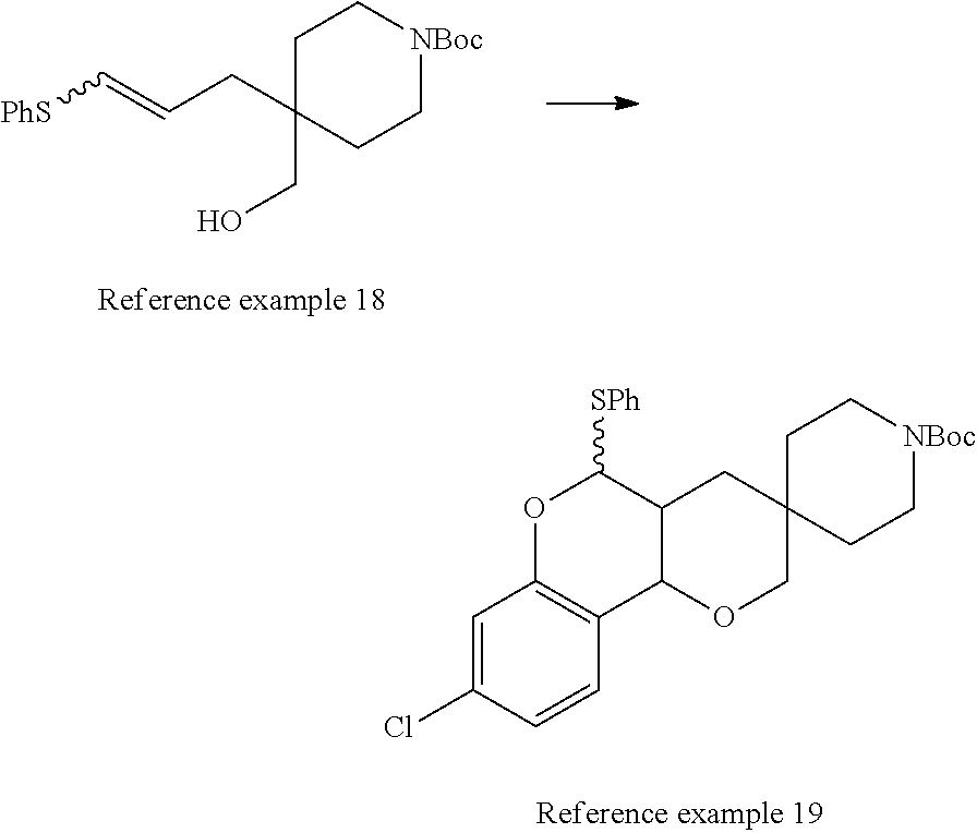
C1C(CC=C[PhS])(CO)CC[NBoc]C1.C1=C(Cl)C=CC2=C1OC([SPh])C1C2OCC2(C1)CC[NBoc]CC2
